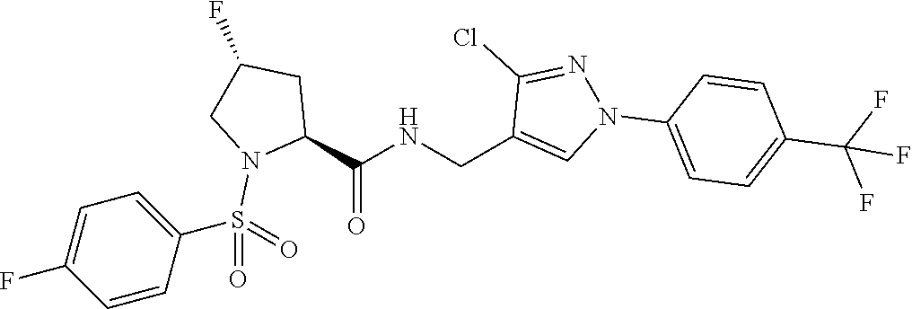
C1(CNC(C2CC(F)CN2S(C2=CC=C(F)C=C2)(=O)=O)=O)=CN(C2=CC=C(C(F)(F)F)C=C2)N=C1Cl
